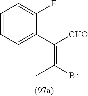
C1=CC=C(C(=C(C)Br)[CHO])C(F)=C1
